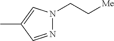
N1=CC(C)=CN1CC[Me]
